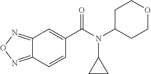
C1(N(C(C2=CC3=NON=C3C=C2)=O)C2CC2)CCOCC1
